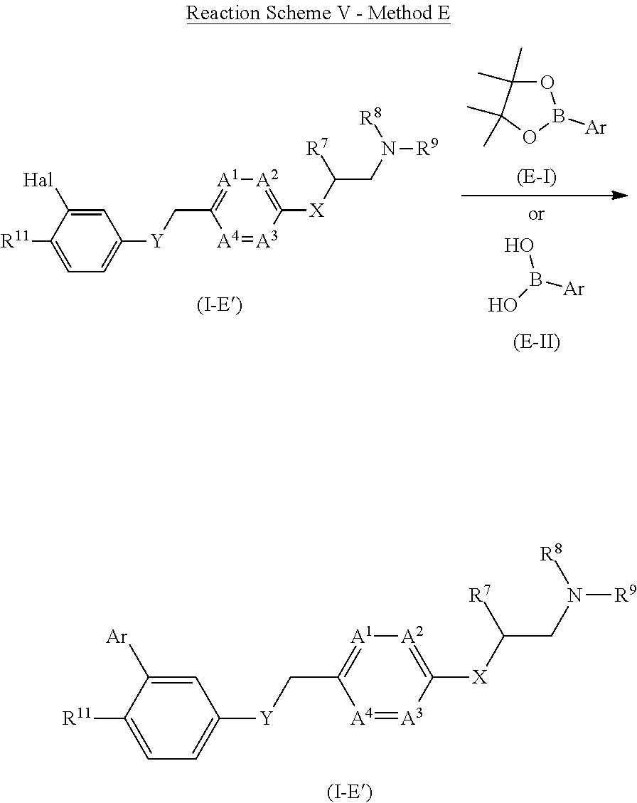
C1=C([Ar])C([R11])=CC=C1[Y]CC1=[A1][A2]=C([X]C(CN([R9])[R8])[R7])[A3]=[A4]1.C1=C([Hal])C([R11])=CC=C1[Y]CC1=[A1][A2]=C([X]C(CN([R9])[R8])[R7])[A3]=[A4]1.O1C(C)(C)C(C)(C)OB1[Ar].OB([Ar])O
